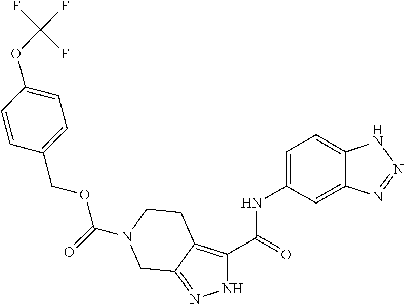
N1C(C(=O)NC2=CC=C3C(=C2)N=NN3)=C2C(=N1)CN(C(=O)OCC1=CC=C(OC(F)(F)F)C=C1)CC2
